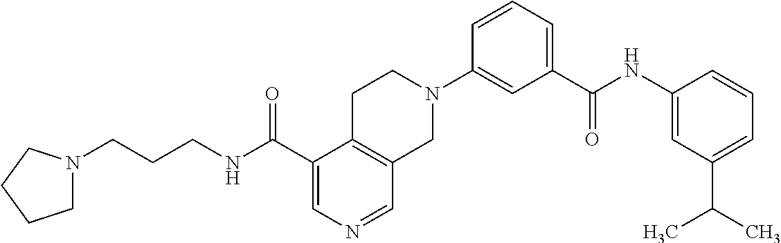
C1(C(NCCCN2CCCC2)=O)=CN=CC2=C1CCN(C1=CC(C(NC3=CC(C(C)C)=CC=C3)=O)=CC=C1)C2
